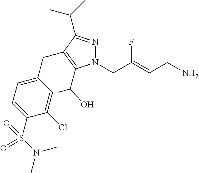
N1=C(C(C)C)C(CC2=CC=C(S(N(C)C)(=O)=O)C(Cl)=C2)=C(C(O)C)N1CC(=CCN)F
